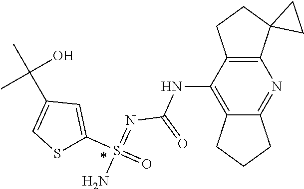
C12=C(NC(N=S(C3=CC(C(C)(C)O)=CS3)(=O)N)=O)C3=C(C4(CC3)CC4)N=C1CCC2
